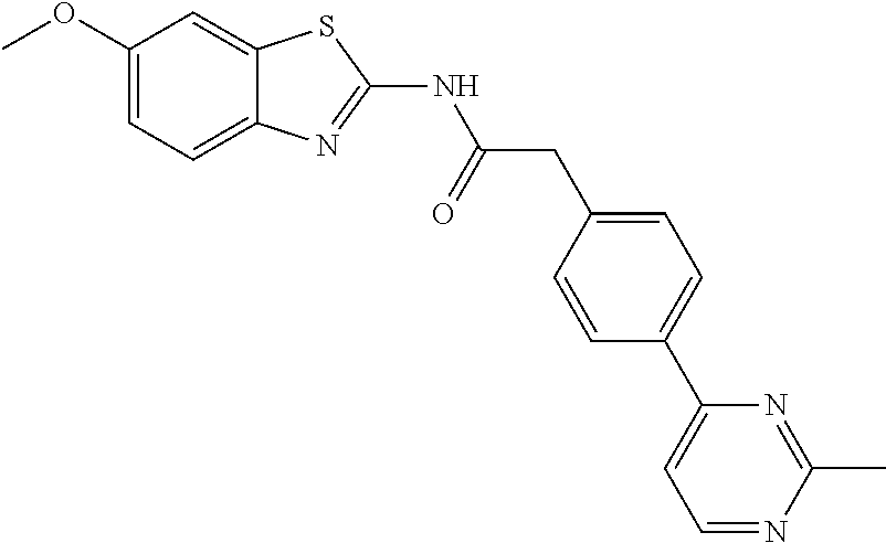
C1(OC)=CC=C2C(=C1)SC(NC(CC1=CC=C(C3=CC=NC(C)=N3)C=C1)=O)=N2
